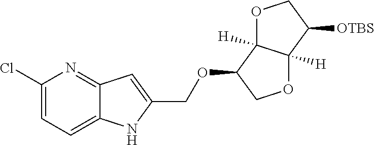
O1C2([H])C([H])(C([OTBS])C1)OCC2OCC1=CC2=NC(Cl)=CC=C2N1
